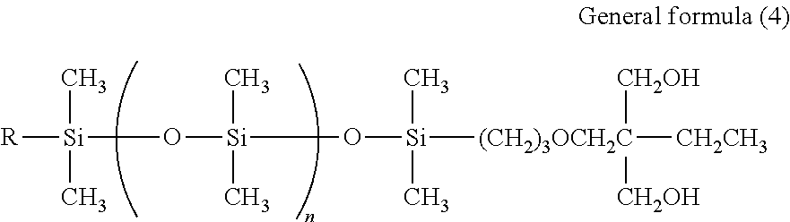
[R][Si](O[Si](O[Si]([(CH2)3OCH2C]([CH2CH3])([CH2OH])[CH2OH])(C)C)(C)C)(C)C
